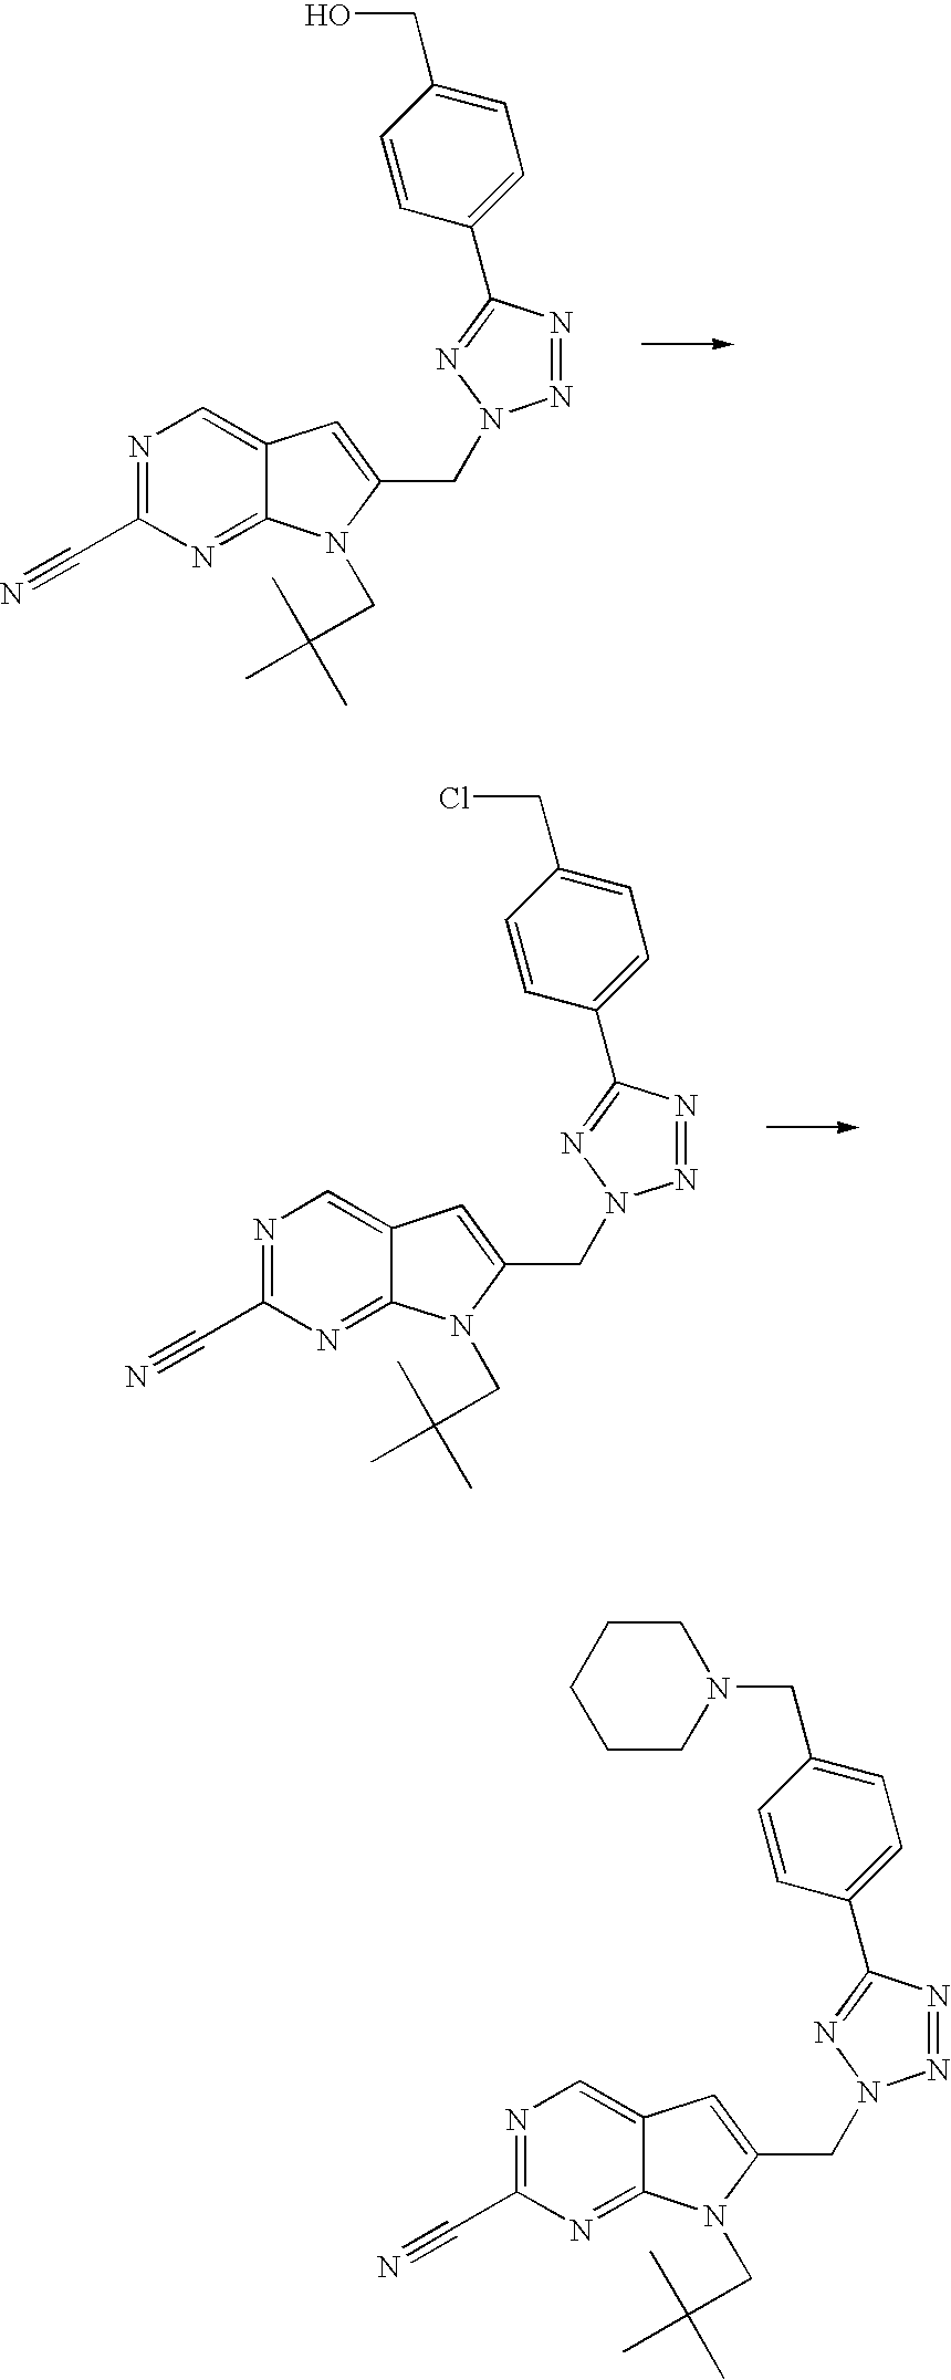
N1=C(C#N)N=C2C(=C1)C=C(CN1N=NC(C3=CC=C(CO)C=C3)=N1)N2CC(C)(C)C.N1=C(C#N)N=C2C(=C1)C=C(CN1N=NC(C3=CC=C(CCl)C=C3)=N1)N2CC(C)(C)C.N1=C(C#N)N=C2C(=C1)C=C(CN1N=NC(C3=CC=C(CN4CCCCC4)C=C3)=N1)N2CC(C)(C)C
